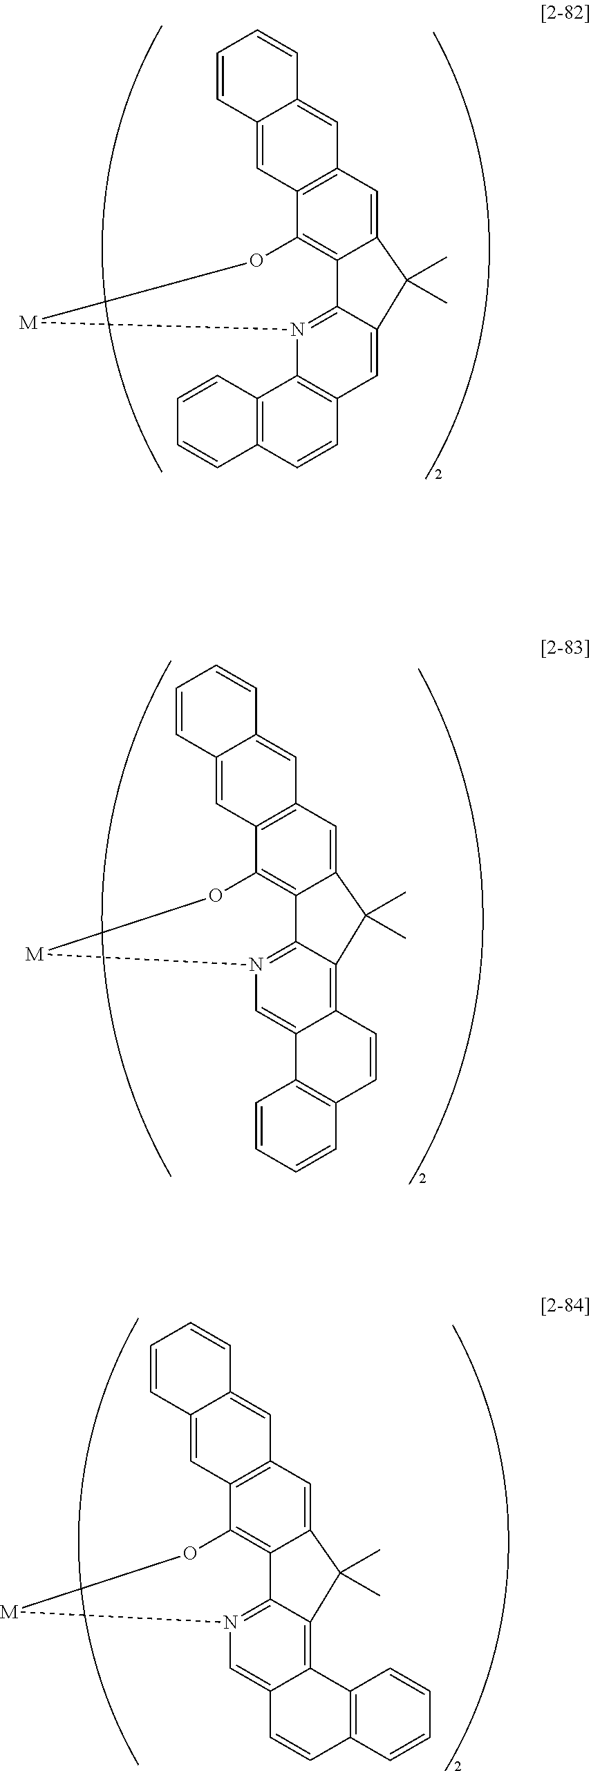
C12=CC3=C(C4=C1C1=N(C5=C(C=C1C2(C)C)C=CC1=C5C=CC=C1)[M]O4)C=C1C(=C3)C=CC=C1.C12=CC3=C(C4=C1C1=N(C=C5C(=C1C2(C)C)C=CC1=C5C=CC=C1)[M]O4)C=C1C(=C3)C=CC=C1.C12=CC3=C(C4=C1C1=N(C=C5C(=C1C2(C)C)C1=C(C=C5)C=CC=C1)[M]O4)C=C1C(=C3)C=CC=C1
